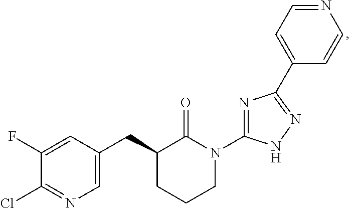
C1(F)=CC(CC2CCCN(C3=NC(C4=CC=NC=C4)=NN3)C2=O)=CN=C1Cl
